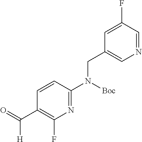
C1=CC(N([Boc])CC2=CN=CC(F)=C2)=NC(F)=C1C(=O)[H]
